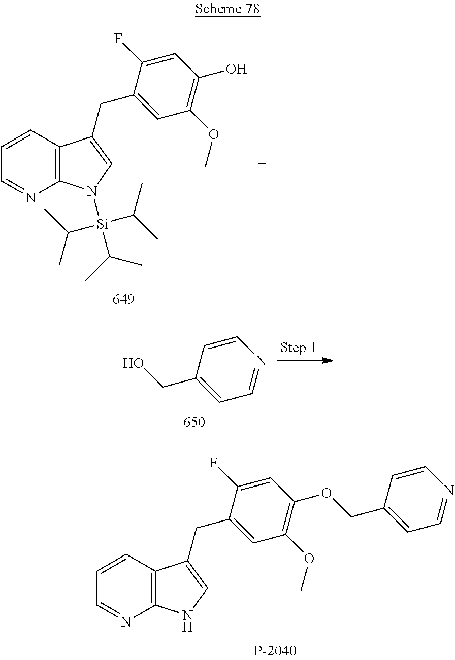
C12=C(C=CC=N1)C(CC1=CC(OC)=C(O)C=C1F)=CN2[Si](C(C)C)(C(C)C)C(C)C.C1=CC(CO)=CC=N1.C12=C(C=CC=N1)C(CC1=CC(OC)=C(OCC3=CC=NC=C3)C=C1F)=CN2
